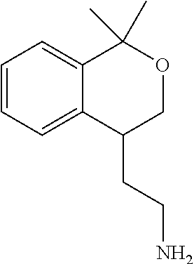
C1=CC=C2C(=C1)C(C)(C)OCC2CCN
